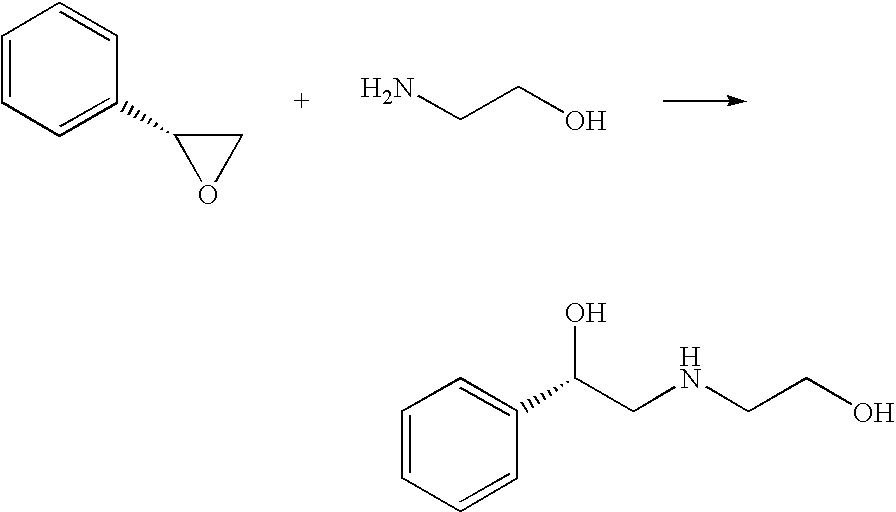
C1=CC=C(C2OC2)C=C1.NCCO.C1=CC=CC(C(CNCCO)O)=C1
